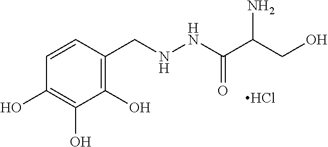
C1=CC(CNNC(C(CO)N)=O)=C(O)C(O)=C1O.Cl
